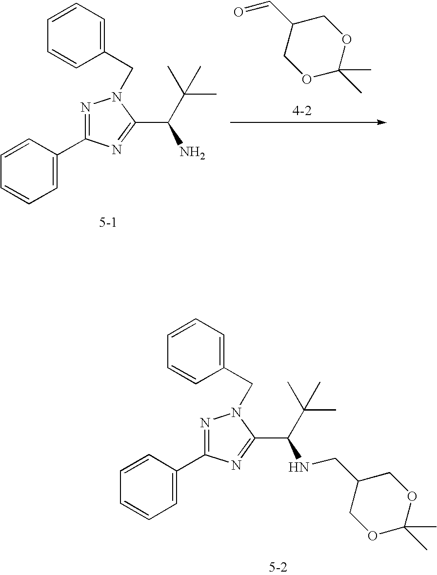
C1=C(C2=NN(CC3=CC=CC=C3)C(C(C(C)(C)C)N)=N2)C=CC=C1.O1C(C)(C)OCC(C=O)C1.C1=C(C2=NN(CC3=CC=CC=C3)C(C(C(C)(C)C)NCC3COC(C)(C)OC3)=N2)C=CC=C1
